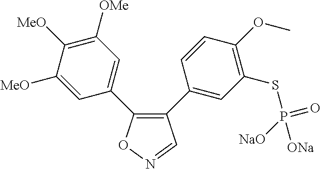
C1(C2=CC(SP([ONa])(=O)[NaO])=C(OC)C=C2)=C(C2=CC([OMe])=C([MeO])C([MeO])=C2)ON=C1
